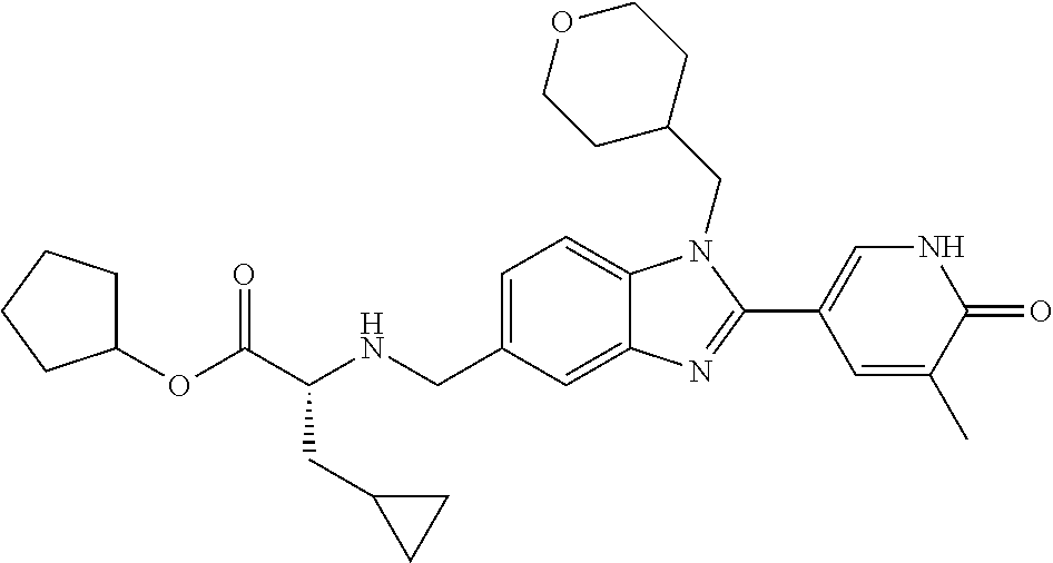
C(C(NCC1=CC=C2C(=C1)N=C(C1=CNC(=O)C(C)=C1)N2CC1CCOCC1)CC1CC1)(=O)OC1CCCC1
